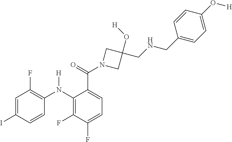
C1=C(I)C=CC(N(C2=C(F)C(F)=CC=C2C(=O)N2CC(O[H])(CNCC3=CC=C(O[H])C=C3)C2)[H])=C1F
